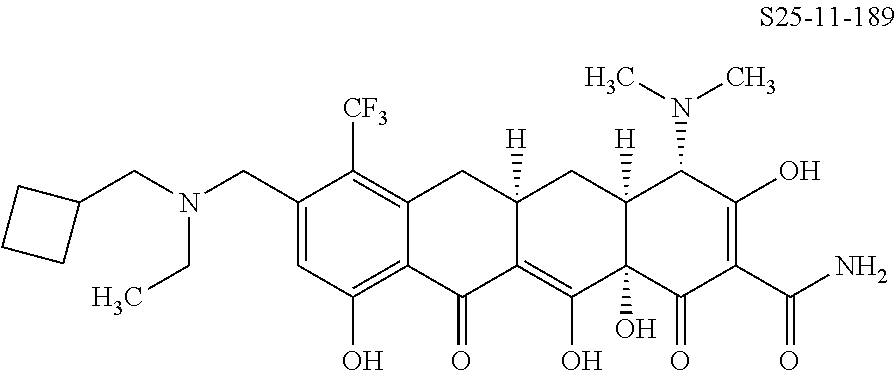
C1(CN(CC2CCC2)CC)=CC(O)=C2C(=C1[CF3])CC1([H])C(=C(O)C3(O)C([H])(C1)C(N(C)C)C(O)=C(C(N)=O)C3=O)C2=O
